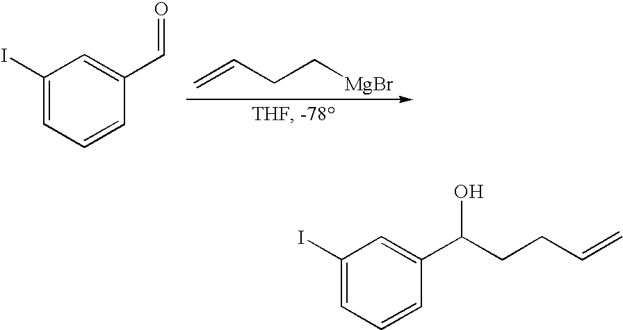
C1(I)=CC=CC(C=O)=C1.C=CCC[MgBr].C1(I)=CC=CC(C(CCC=C)O)=C1
